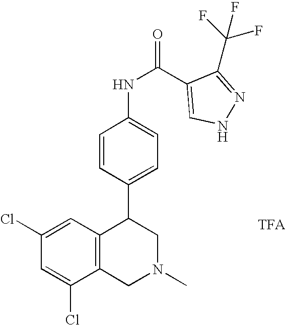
C1=C(C(NC2=CC=C(C3C4=C(CN(C)C3)C(Cl)=CC(Cl)=C4)C=C2)=O)C(C(F)(F)F)=NN1
